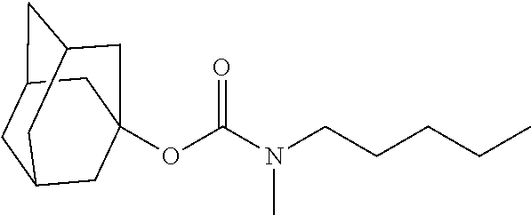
O(C(N(C)CCCCC)=O)C12CC3CC(CC(C1)C3)C2
